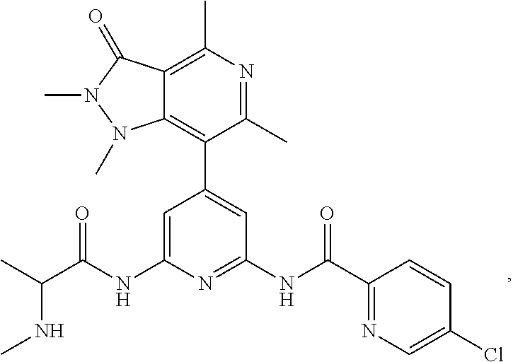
C1=C(NC(C(C)NC)=O)N=C(NC(=O)C2=NC=C(Cl)C=C2)C=C1C1=C2C(=C(C)N=C1C)C(=O)N(C)N2C
